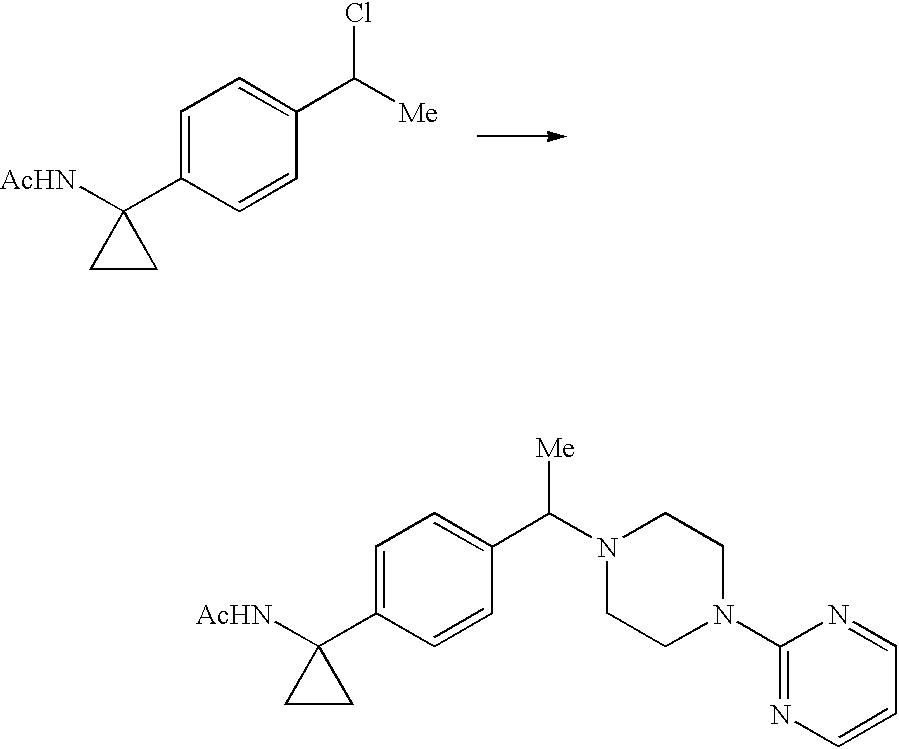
C1=C(C2([AcHN])CC2)C=CC(C([Me])Cl)=C1.C1=C(C2([AcHN])CC2)C=CC(C(N2CCN(C3=NC=CC=N3)CC2)[Me])=C1
